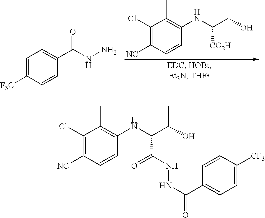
C1(Cl)=C([NC])C=CC(NC(C(O)C)[CO2H])=C1C.C1=C([F3C])C=CC(C(NN)=O)=C1.C1(Cl)=C([NC])C=CC(NC(C(O)C)C(NNC(C2=CC=C([CF3])C=C2)=O)=O)=C1C
